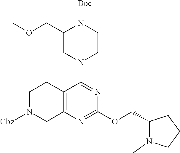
N1(C2=NC(OCC3N(C)CCC3)=NC3=C2CCN([Cbz])C3)CCN([Boc])C(COC)C1
